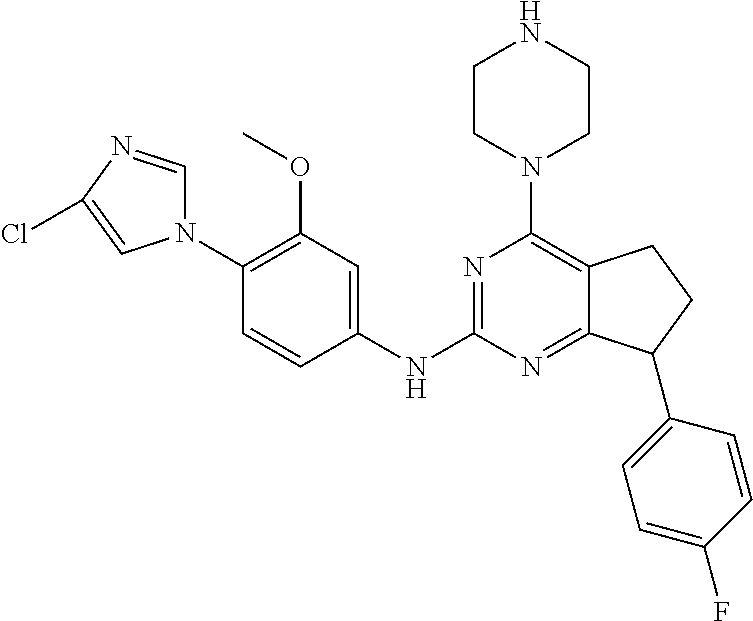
N1(C2=C(OC)C=C(NC3=NC(N4CCNCC4)=C4C(=N3)C(C3=CC=C(F)C=C3)CC4)C=C2)C=NC(Cl)=C1
